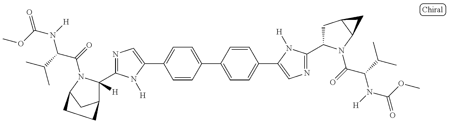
COC(N([H])C(C(C)C)C(=O)N1C([H])(C2=NC=C(C3=CC=C(C4=CC=C(C5=CN=C(C6CC7C(N6C(=O)C(C(C)C)N([H])C(OC)=O)C7)N5[H])C=C4)C=C3)N2[H])C2CC1CC2)=O
